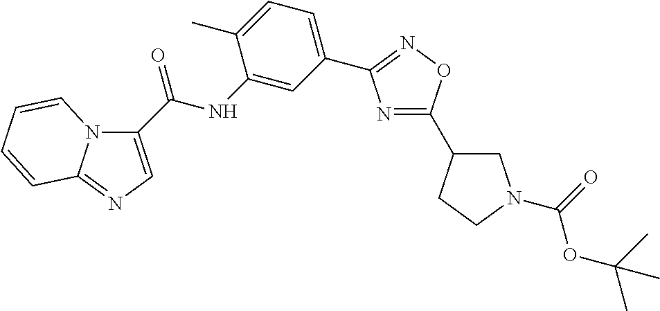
N1=C(C2CN(C(=O)OC(C)(C)C)CC2)ON=C1C1=CC=C(C)C(NC(=O)C2=CN=C3N2C=CC=C3)=C1
